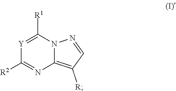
[Y]1=C([R1])N2C(=C([R])C=N2)N=C1[R2]
